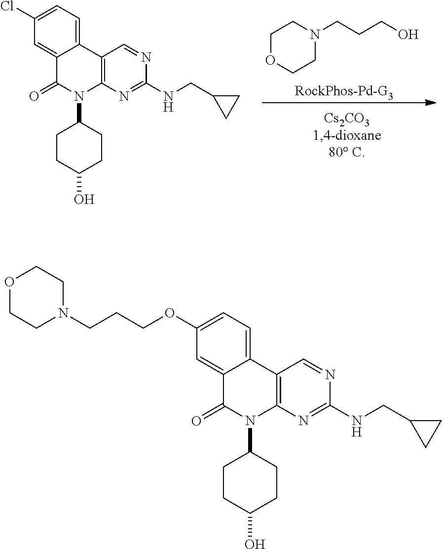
C12=CC(Cl)=CC=C1C1=C(N(C3CCC(O)CC3)C2=O)N=C(NCC2CC2)N=C1.[RockPhos-Pd-G3].N1(CCCO)CCOCC1.C12=CC(OCCCN3CCOCC3)=CC=C1C1=C(N(C3CCC(O)CC3)C2=O)N=C(NCC2CC2)N=C1
